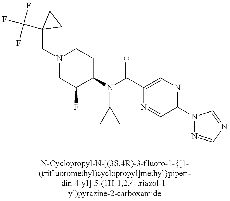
C(N1CC(F)C(N(C(C2=CN=C(N3N=CN=C3)C=N2)=O)C2CC2)CC1)C1(C(F)(F)F)CC1
